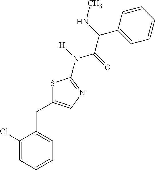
C1(Cl)=CC=CC=C1CC1=CN=C(N(C(C(C2=CC=CC=C2)NC)=O)[H])S1
